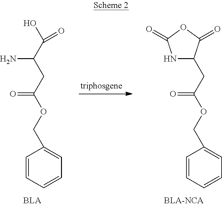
C1=CC=CC=C1COC(CC1NC(=O)OC1=O)=O.C1=CC=CC=C1COC(CC(C(O)=O)N)=O
